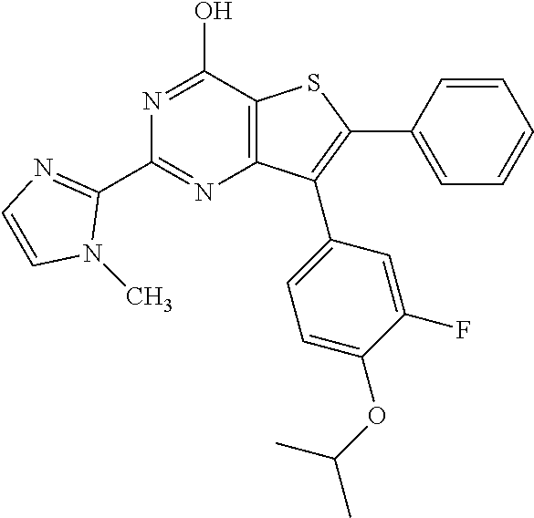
N1=C(O)C2=C(N=C1C1=NC=CN1C)C(C1=CC=C(OC(C)C)C(F)=C1)=C(C1=CC=CC=C1)S2
